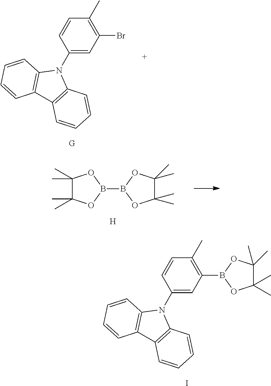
C1=CC2=C(C=C1)N(C1=CC(B3OC(C)(C)C(C)(C)O3)=C(C)C=C1)C1=C2C=CC=C1.I.C1=CC2=C(C=C1)N(C1=CC(Br)=C(C)C=C1)C1=C2C=CC=C1.[G].B1(B2OC(C)(C)C(C)(C)O2)OC(C)(C)C(C)(C)O1.[H]
